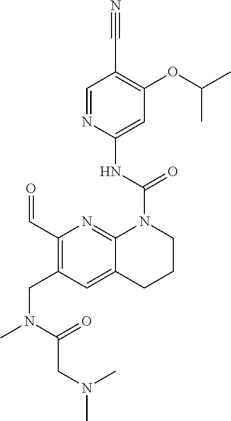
C1=NC(NC(N2CCCC3=CC(CN(C)C(=O)CN(C)C)=C(C=O)N=C23)=O)=CC(OC(C)C)=C1C#N
